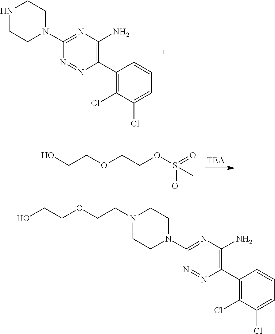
N1CCN(C2=NC(N)=C(C3=C(Cl)C(Cl)=CC=C3)N=N2)CC1.O(CCOS(=O)(=O)C)CCO.N1(CCOCCO)CCN(C2=NC(N)=C(C3=C(Cl)C(Cl)=CC=C3)N=N2)CC1
